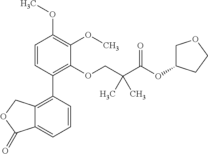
C1=CC(C2=C3C(=CC=C2)C(=O)OC3)=C(OCC(C(OC2COCC2)=O)(C)C)C(OC)=C1OC
